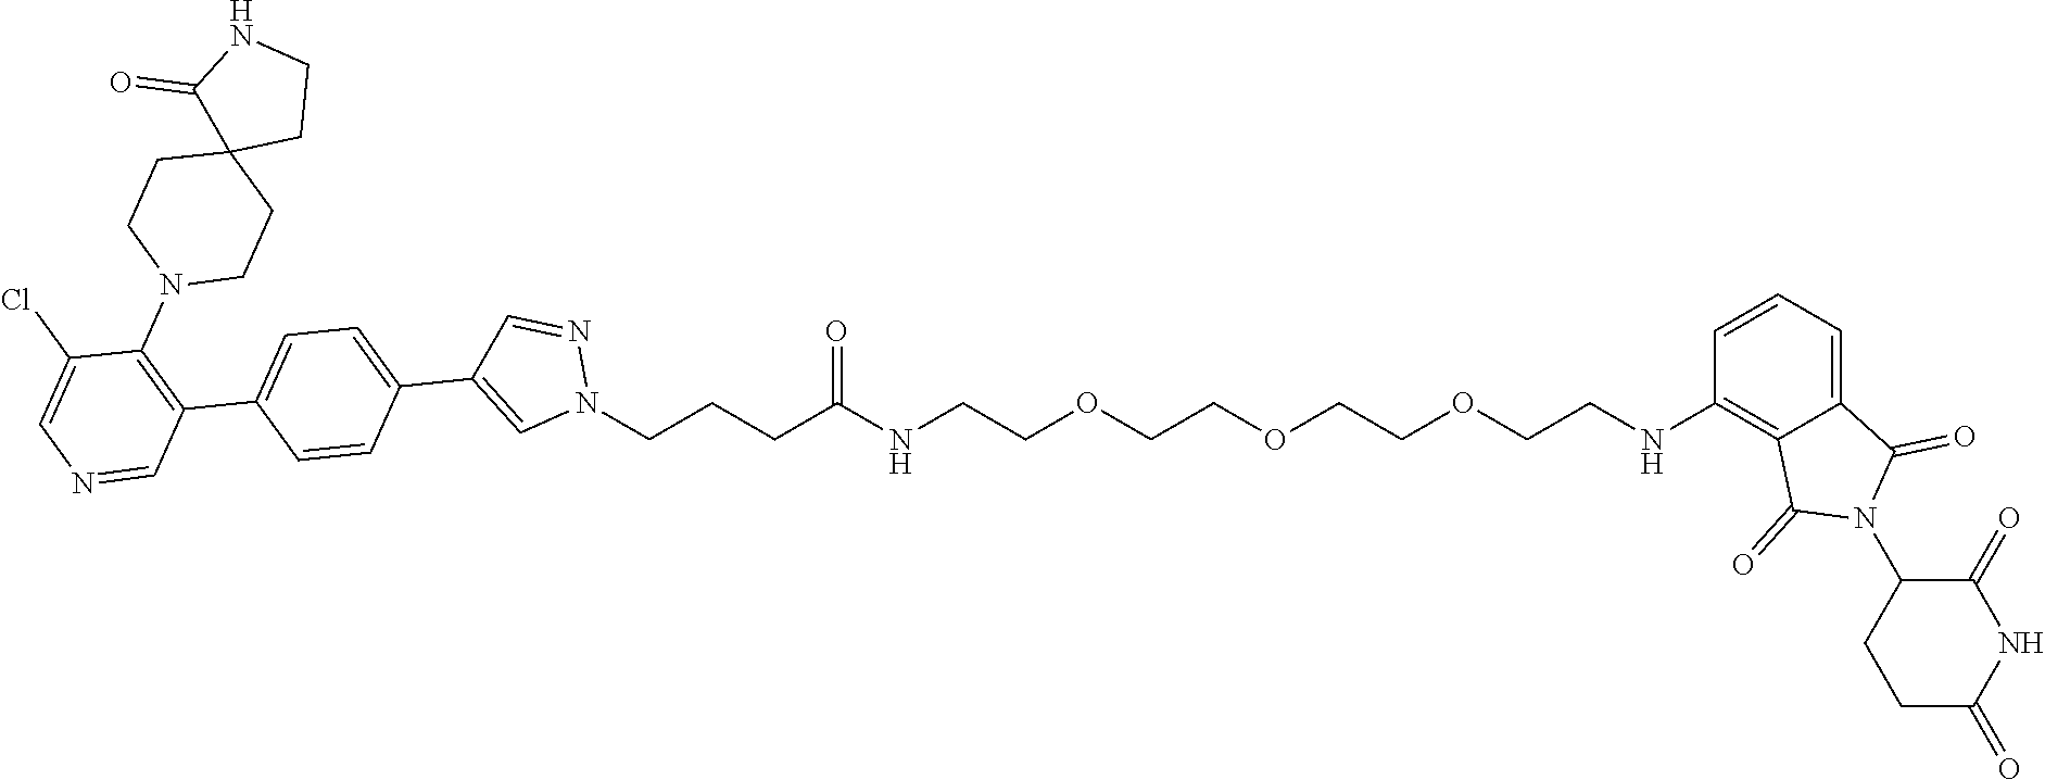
C(CNC(=O)CCCN1N=CC(C2=CC=C(C3=C(N4CCC5(CC4)CCNC5=O)C(Cl)=CN=C3)C=C2)=C1)OCCOCCOCCNC1=C2C(=CC=C1)C(=O)N(C1CCC(=O)NC1=O)C2=O
